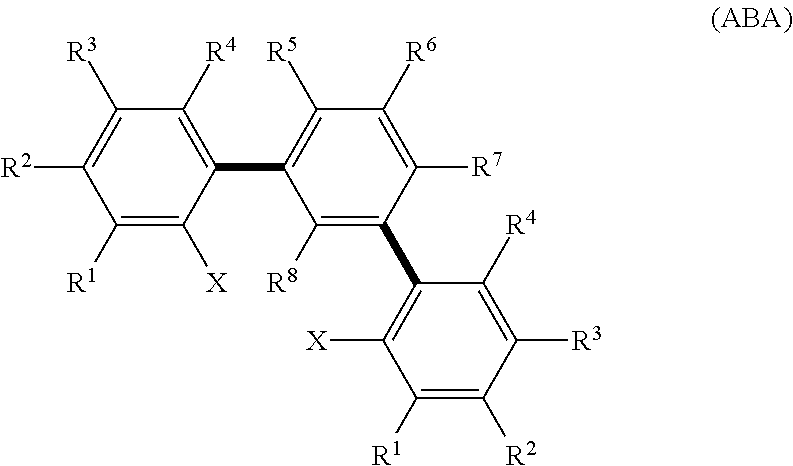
C1([R1])=C([X])C(C2=C([R5])C([R6])=C([R7])C(C3=C([X])C([R1])=C([R2])C([R3])=C3[R4])=C2[R8])=C([R4])C([R3])=C1[R2]
